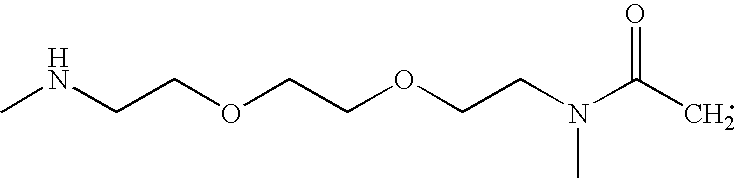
CNCCOCCOCCN(C(C)=O)C
